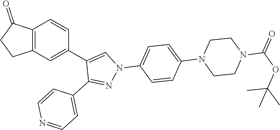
C12=C(C=C(C3=CN(C4=CC=C(N5CCN(C(OC(C)(C)C)=O)CC5)C=C4)N=C3C3=CC=NC=C3)C=C1)CCC2=O
